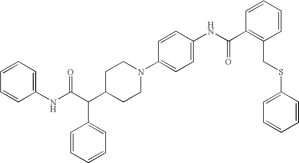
C1=CC=CC=C1NC(C(C1CCN(C2=CC=C(NC(C3=C(CSC4=CC=CC=C4)C=CC=C3)=O)C=C2)CC1)C1=CC=CC=C1)=O
